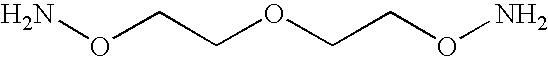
NOCCOCCON
